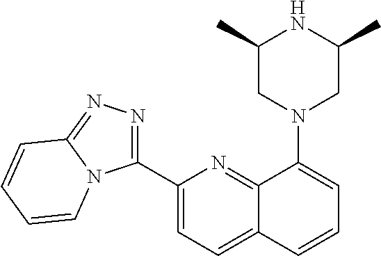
C1(C2=NN=C3N2C=CC=C3)=CC=C2C(=N1)C(N1CC(C)NC(C)C1)=CC=C2
